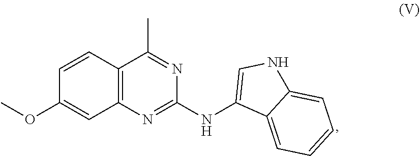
C1=CC2=C(C=C1OC)N=C(NC1=CNC3=CC=CC=C13)N=C2C
